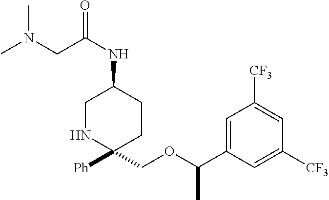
C1([Ph])(COC(C2=CC([CF3])=CC([CF3])=C2)C)CCC(NC(CN(C)C)=O)CN1
